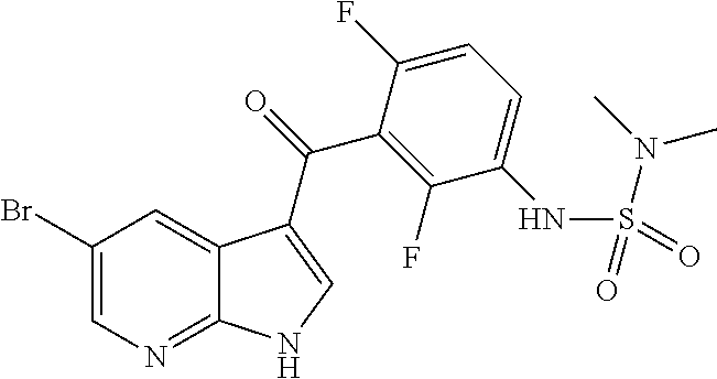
C1(Br)=CN=C2C(=C1)C(C(=O)C1=C(F)C(NS(=O)(N(C)C)=O)=CC=C1F)=CN2
